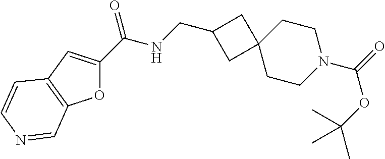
C(NCC1CC2(CCN(C(=O)OC(C)(C)C)CC2)C1)(=O)C1=CC2=C(O1)C=NC=C2
